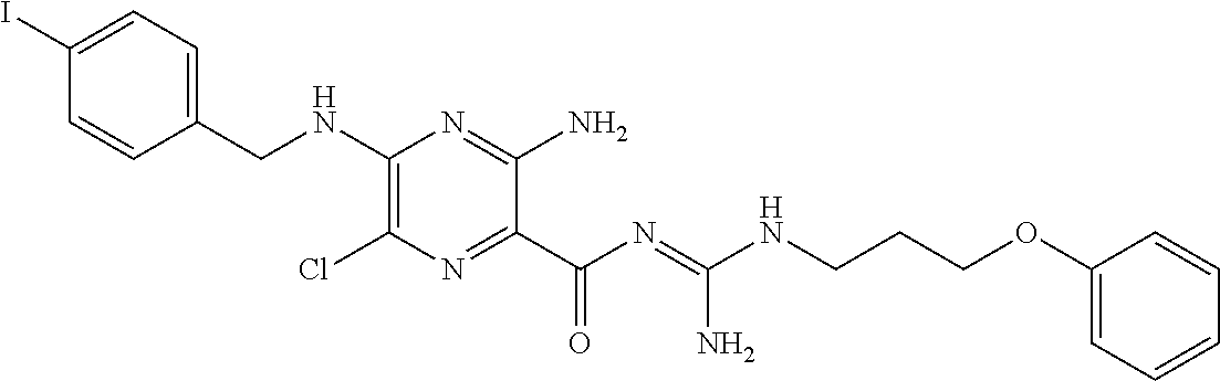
C1=C(I)C=CC(CNC2=C(Cl)N=C(C(N=C(NCCCOC3=CC=CC=C3)N)=O)C(N)=N2)=C1
